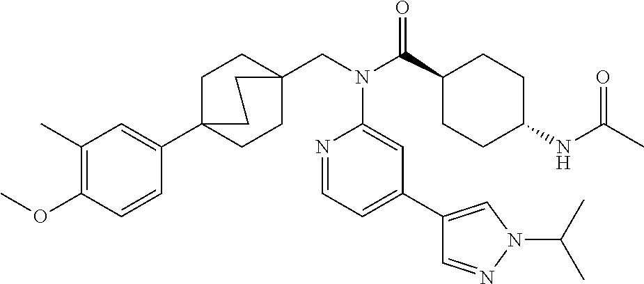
C1(C)=C(OC)C=CC(C23CCC(CN(C(C4CCC(NC(C)=O)CC4)=O)C4=CC(C5=CN(C(C)C)N=C5)=CC=N4)(CC2)CC3)=C1
